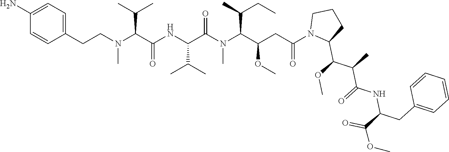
C1(CCN(C(C(NC(C(N(C(C(CC(N2C(C(C(C(NC(C(=O)OC)CC3=CC=CC=C3)=O)C)OC)CCC2)=O)OC)C(CC)C)C)=O)C(C)C)=O)C(C)C)C)=CC=C(N)C=C1
